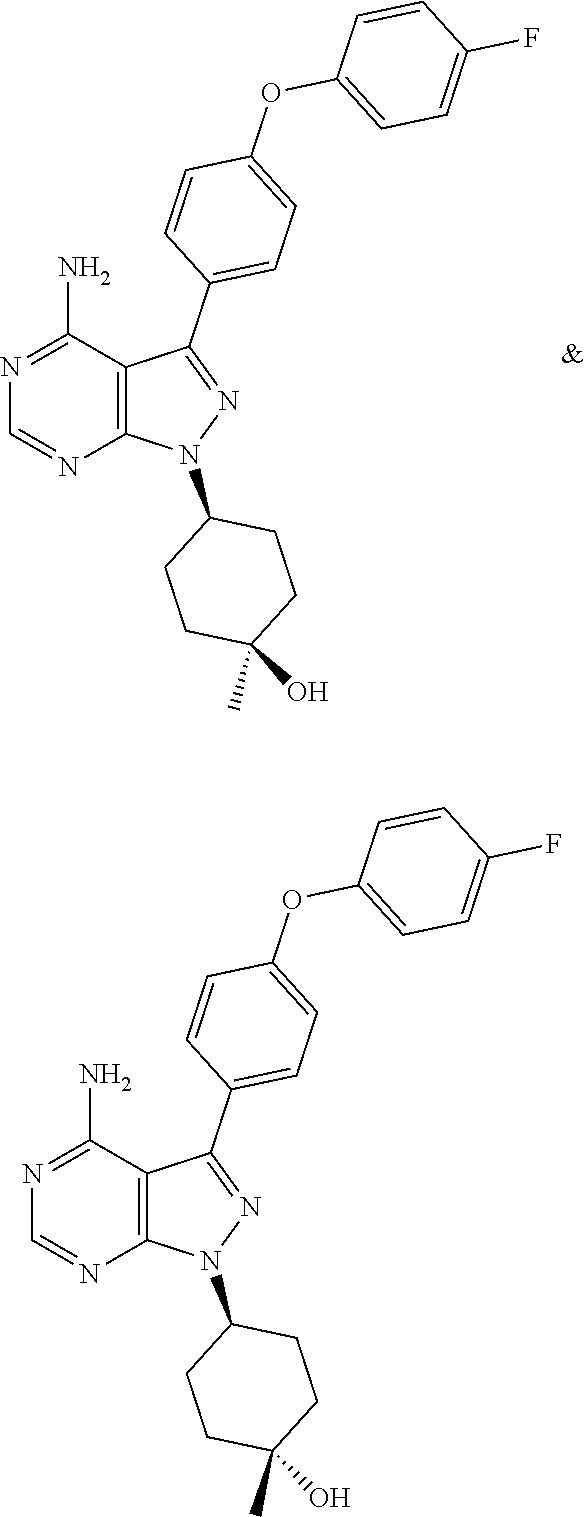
C1(N2N=C(C3=CC=C(OC4=CC=C(F)C=C4)C=C3)C3=C2N=CN=C3N)CCC(C)(O)CC1.C1(N2N=C(C3=CC=C(OC4=CC=C(F)C=C4)C=C3)C3=C2N=CN=C3N)CCC(C)(O)CC1
